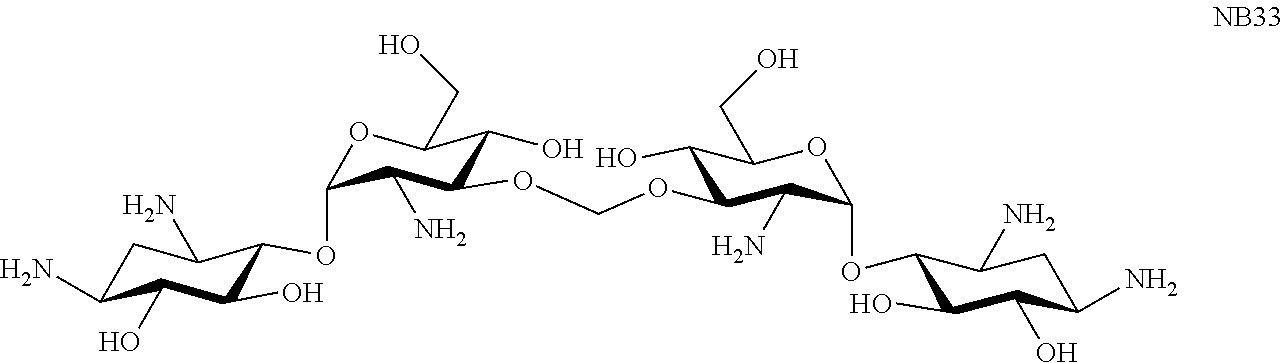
C1C(N)C(O)C(O)C(OC2OC(CO)C(O)C(OCOC3C(O)C(CO)OC(OC4C(O)C(O)C(N)CC4N)C3N)C2N)C1N
